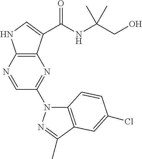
C12=C(C(C(NC(CO)(C)C)=O)=CN1)N=C(N1C3=C(C(C)=N1)C=C(Cl)C=C3)C=N2
